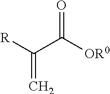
C=C([R])C([OR0])=O
